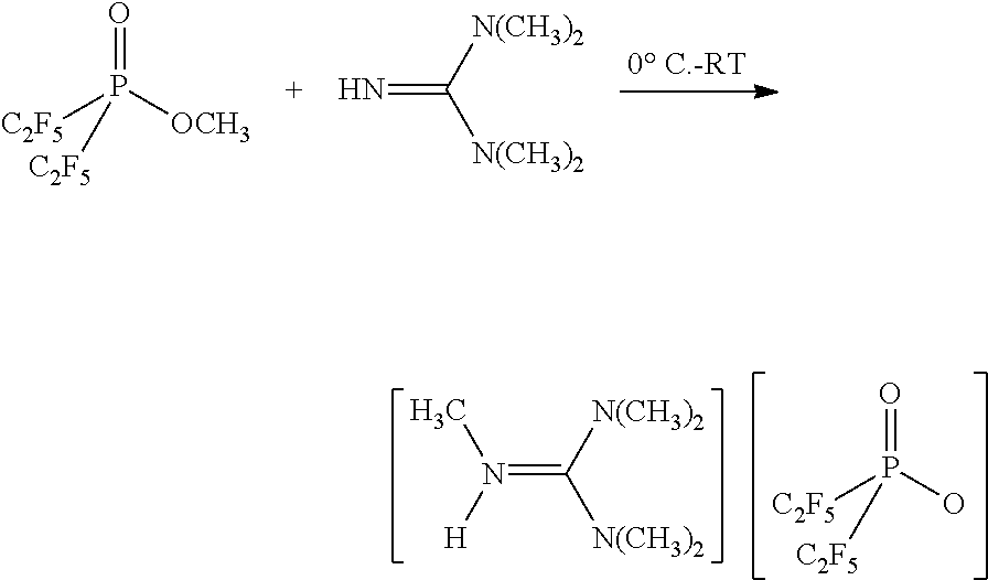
N=C([N(CH3)2])[N(CH3)2].O=P([OCH3])([C2F5])[C2F5].N(=C([N(CH3)2])[N(CH3)2])(C)[H].O=P(O)([C2F5])[C2F5]
